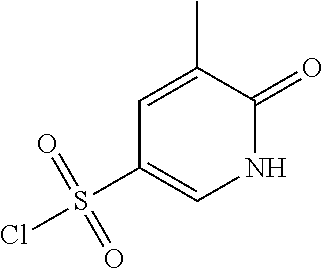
C1=C(C)C(=O)NC=C1S(Cl)(=O)=O
